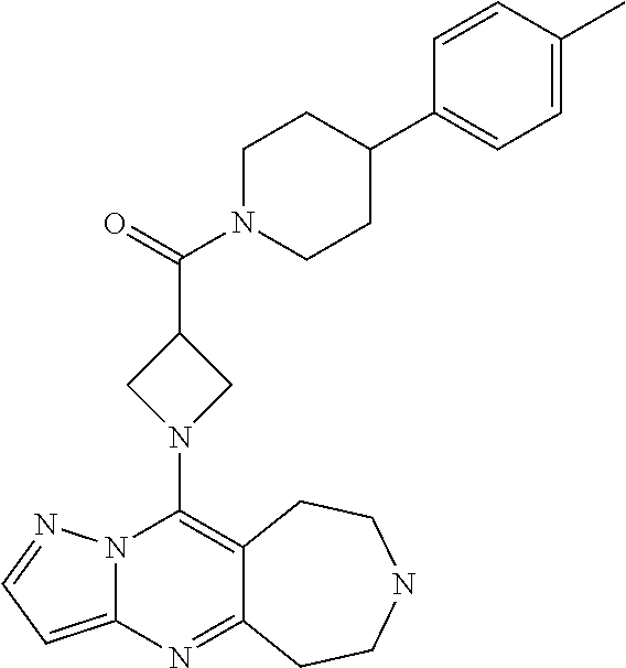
C12=CC=NN1C(N1CC(C(=O)N3CCC(C4=CC=C(C)C=C4)CC3)C1)=C1C(=N2)CCNCC1
